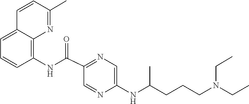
N(CC)(CCCC(NC1=CN=C(C(NC2=C3C(=CC=C2)C=CC(C)=N3)=O)C=N1)C)CC
